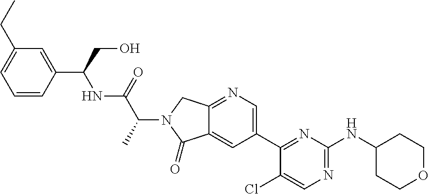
C1(Cl)=CN=C(NC2CCOCC2)N=C1C1=CN=C2C(=C1)C(=O)N(C(C(NC(C1=CC(CC)=CC=C1)CO)=O)C)C2
